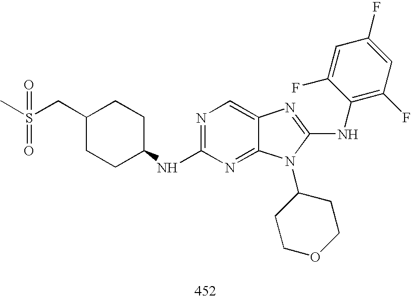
N1=C(NC2CCC(CS(C)(=O)=O)CC2)N=C2C(=C1)N=C(NC1=C(F)C=C(F)C=C1F)N2C1CCOCC1
